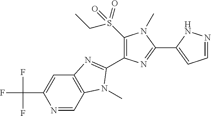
N1=CC2=C(C=C1C(F)(F)F)N=C(C1=C(S(CC)(=O)=O)N(C)C(C3=CC=NN3)=N1)N2C
